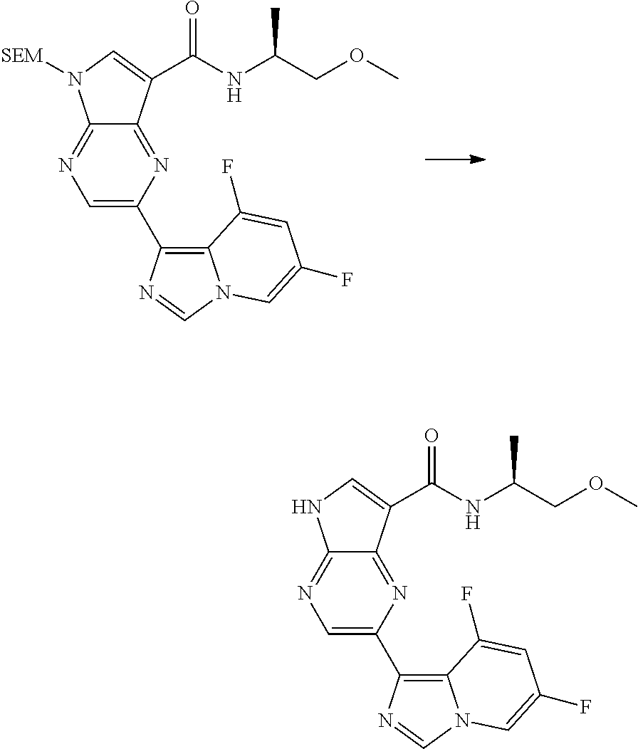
C12=NC(C3=C4N(C=N3)C=C(F)C=C4F)=CN=C1N([SEM])C=C2C(=O)NC(COC)C.C12=NC(C3=C4N(C=N3)C=C(F)C=C4F)=CN=C1NC=C2C(=O)NC(COC)C
